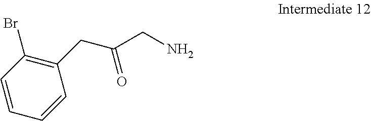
C1=CC=CC(CC(=O)CN)=C1Br
